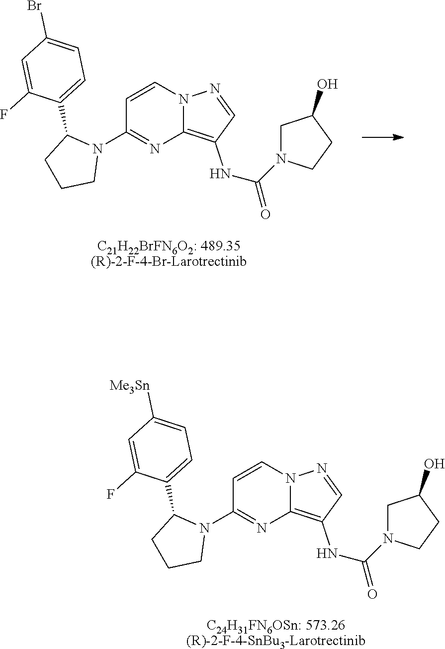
[C21H22BrFN6O2: 489.35(R)-2-F-4-Br-Larotrectinib].N12C(=C(NC(=O)N3CC(O)CC3)C=N1)N=C(N1C(C3=CC=C(Br)C=C3F)CCC1)C=C2.[C24H31FN6OSn: 573.26(R)-2-F-4-SnBu3-Larotrectinib].N12C(=C(NC(=O)N3CC(O)CC3)C=N1)N=C(N1C(C3=CC=C([Me3Sn])C=C3F)CCC1)C=C2
